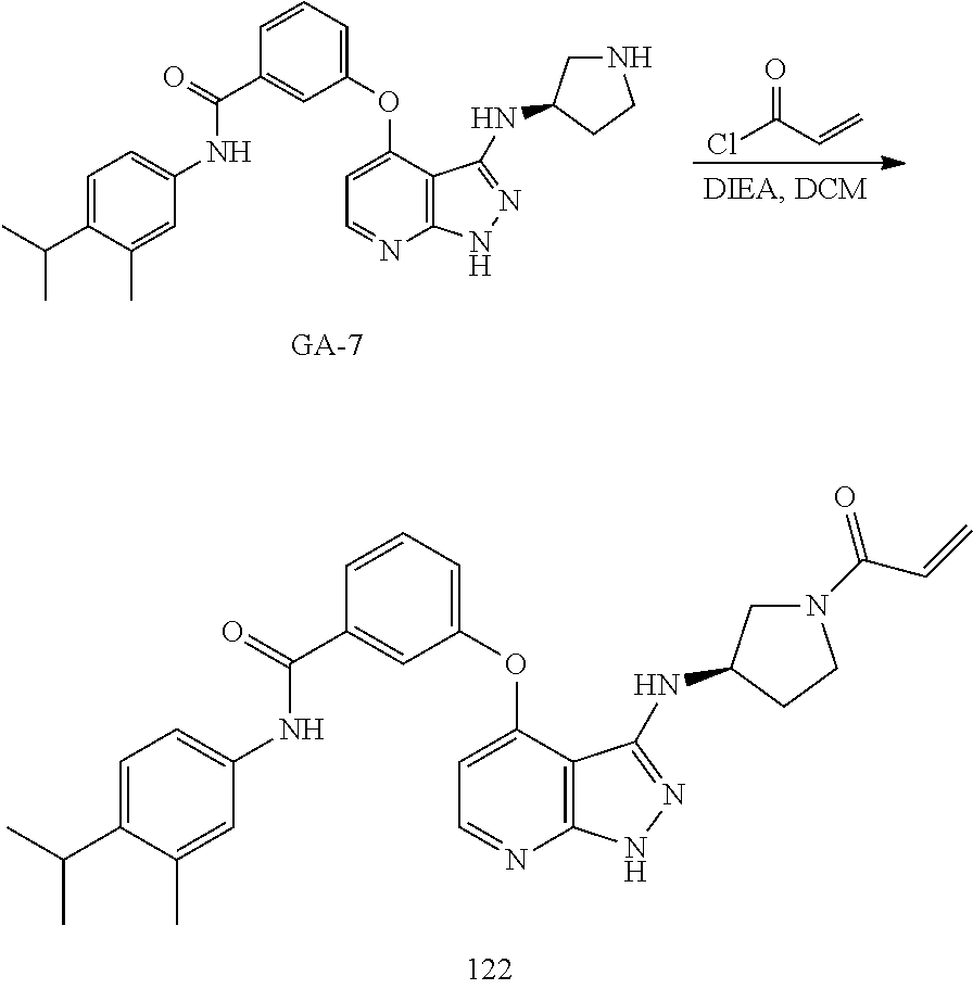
C1=C(C(C)C)C(C)=CC(NC(C2=CC(OC3=CC=NC4=C3C(NC3CN(C(C=C)=O)CC3)=NN4)=CC=C2)=O)=C1.O=C(C=C)Cl.C1=C(C(C)C)C(C)=CC(NC(C2=CC(OC3=CC=NC4=C3C(NC3CNCC3)=NN4)=CC=C2)=O)=C1
